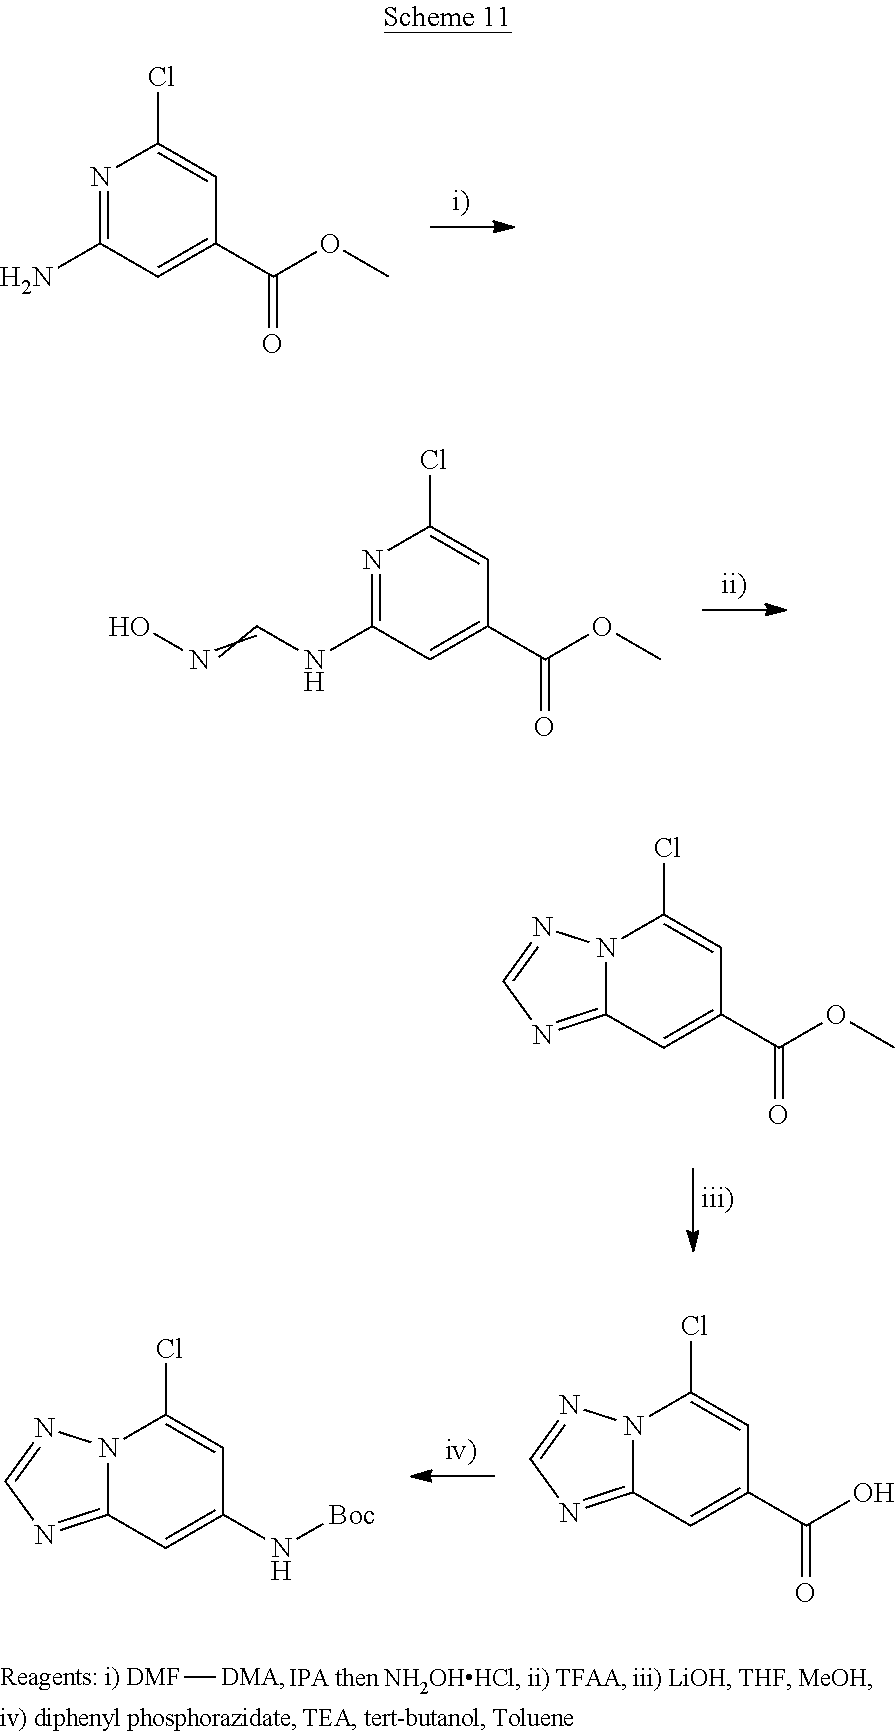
N1=C(N)C=C(C(OC)=O)C=C1Cl.N1=C(NC=NO)C=C(C(OC)=O)C=C1Cl.N12C(=NC=N1)C=C(C(OC)=O)C=C2Cl.N12C(=NC=N1)C=C(C(O)=O)C=C2Cl.N12C(=NC=N1)C=C(N[Boc])C=C2Cl.[DMF][DMA]
